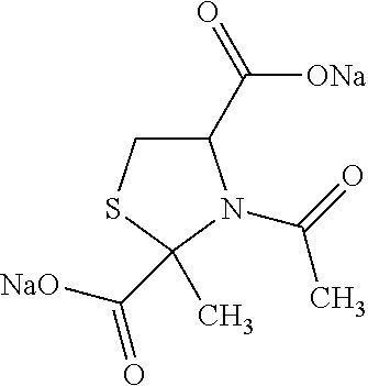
[ONa]C(C1CSC(C)(C([NaO])=O)N1C(=O)C)=O
